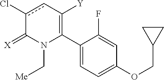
C1(C2=C([Y])cc(Cl)C(=[X])N2C[Me])=CC=C(OCC2CC2)C=C1F
